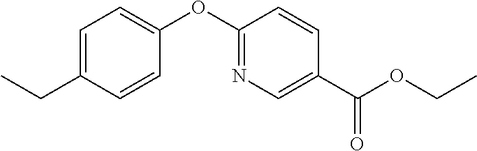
CCC1=CC=C(OC2=NC=C(C(=O)OCC)C=C2)C=C1
